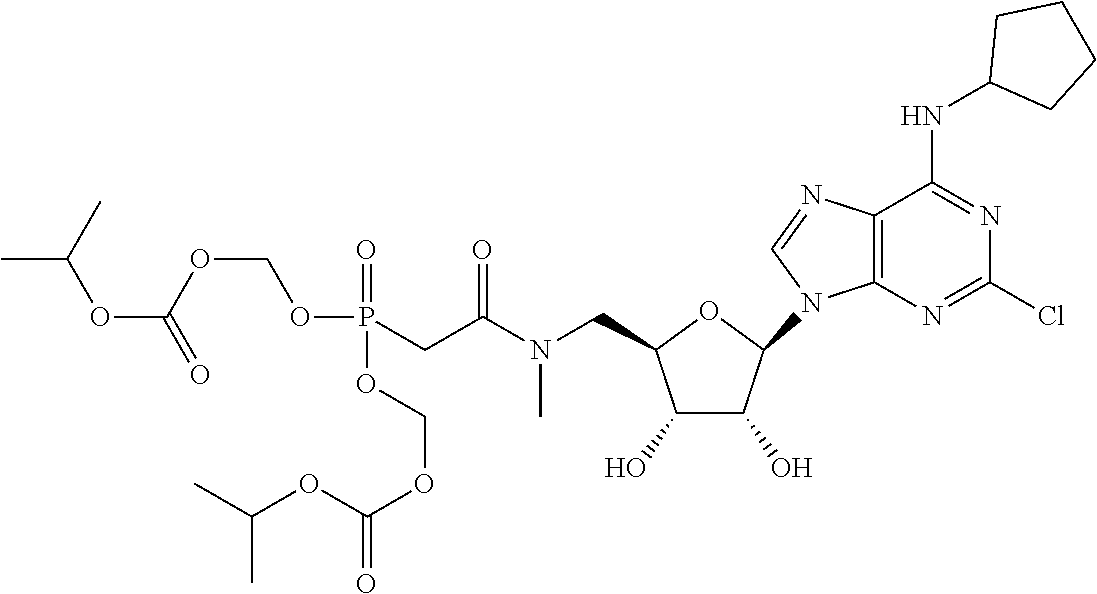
O1C(CN(C(CP(=O)(OCOC(=O)OC(C)C)OCOC(=O)OC(C)C)=O)C)C(O)C(O)C1N1C=NC2=C1N=C(Cl)N=C2NC1CCCC1
